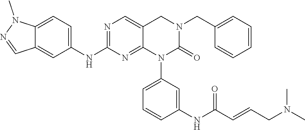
C1=CC(CN2CC3=CN=C(NC4=CC=C5C(=C4)C=NN5C)N=C3N(C3=CC=CC(NC(C=CCN(C)C)=O)=C3)C2=O)=CC=C1
